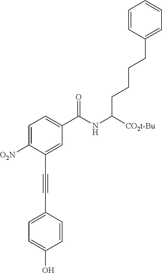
C1=C([O2N])C(C#CC2=CC=C(O)C=C2)=CC(C(NC([CO2t-Bu])CCCCC2=CC=CC=C2)=O)=C1
